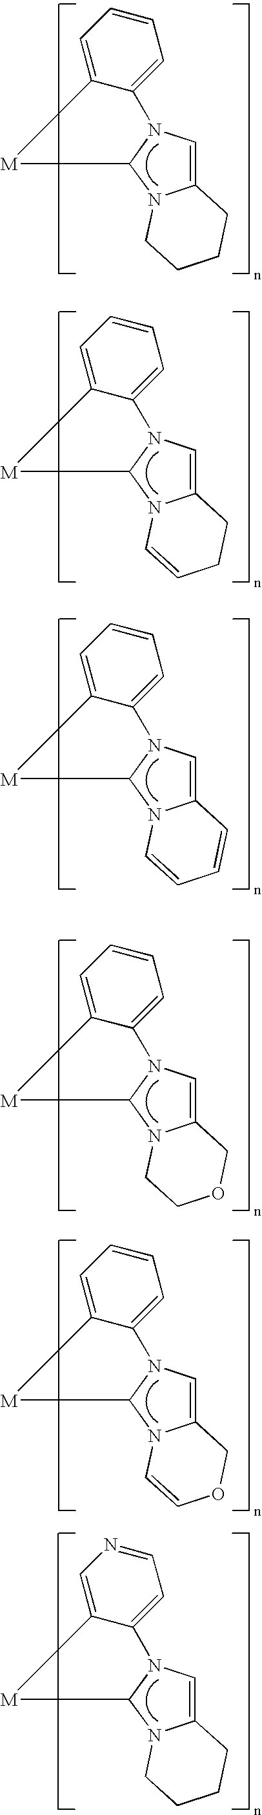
C12=CN3C(N1CCCC2)[M]C1=CC=CC=C31.C12=CN3C(N1C=CCC2)[M]C1=CC=CC=C31.C12=CN3C(N1C=CC=C2)[M]C1=CC=CC=C31.C12=CN3C(N1CCOC2)[M]C1=CC=CC=C31.C12=CN3C(N1C=COC2)[M]C1=CC=CC=C31.C12=CN3C(N1CCCC2)[M]C1=CN=CC=C31
